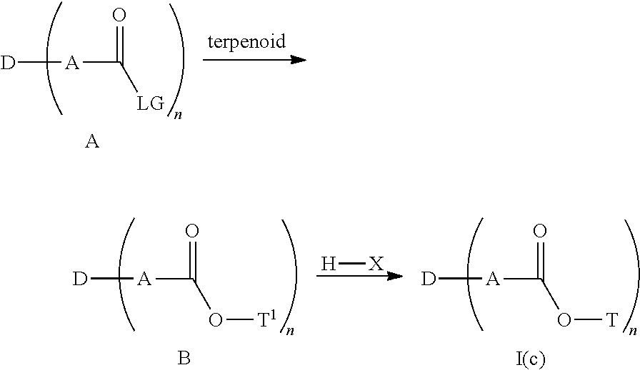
C([LG])(=O)[A][D].[A].C(O[T1])(=O)[A][D].[H][X].C(O[T])(=O)[A][D].B.[I(c)]
